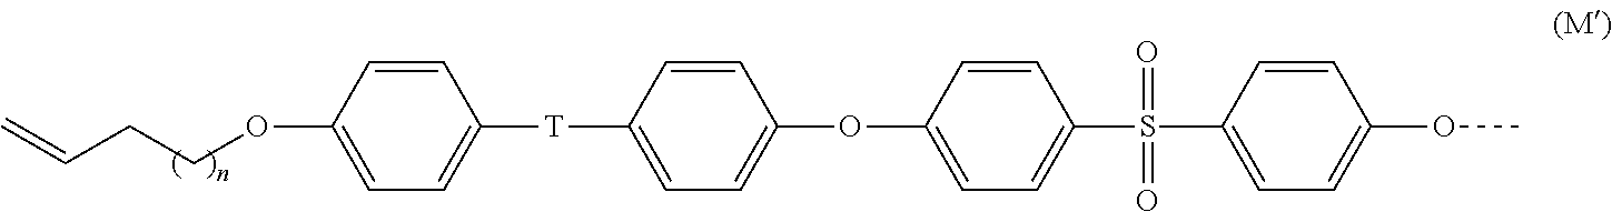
C1=C(OCCC=C)C=CC([T]C2=CC=C(OC3=CC=C(S(C4=CC=C(OC)C=C4)(=O)=O)C=C3)C=C2)=C1
